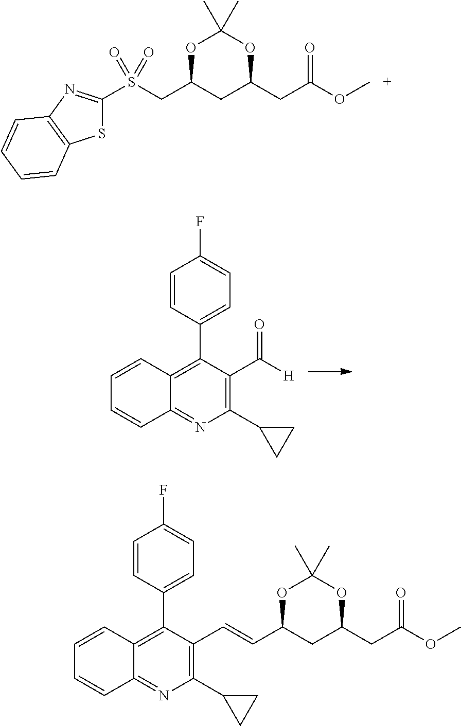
C1=CC(C2=C3C(=NC(C4CC4)=C2C=CC2CC(CC(OC)=O)OC(C)(C)O2)C=CC=C3)=CC=C1F.C(S(=O)(=O)C1=NC2=C(S1)C=CC=C2)C1CC(CC(OC)=O)OC(C)(C)O1.C1=CC(C2=C3C(=NC(C4CC4)=C2C([H])=O)C=CC=C3)=CC=C1F
